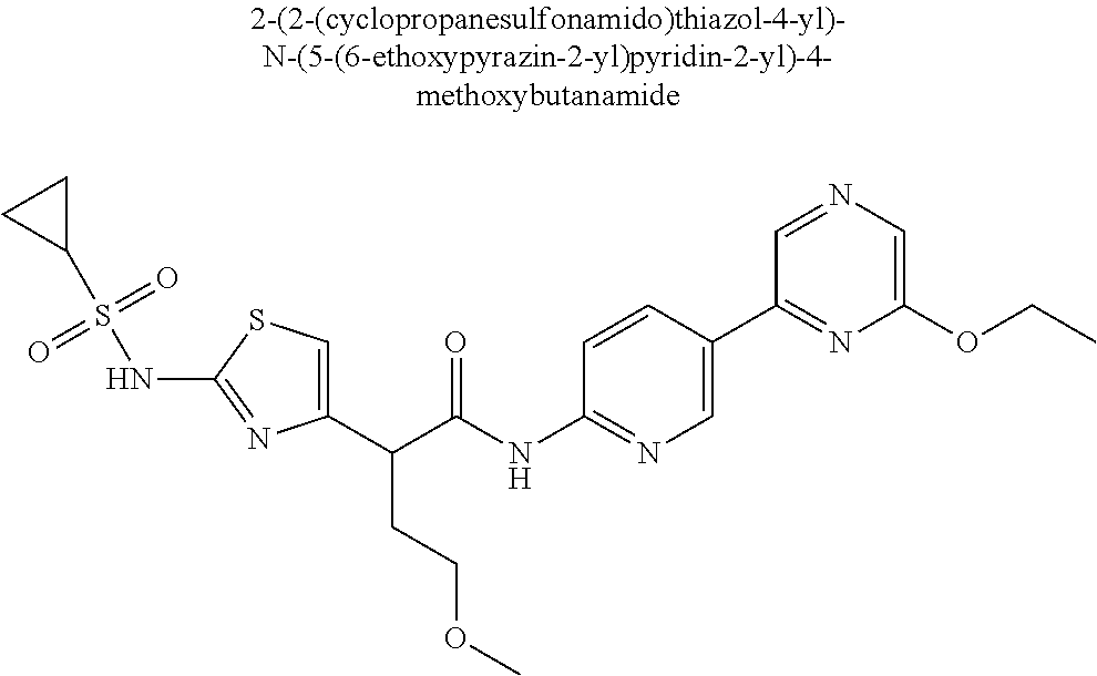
C1(C(C(NC2=NC=C(C3=NC(OCC)=CN=C3)C=C2)=O)CCOC)=CSC(NS(C2CC2)(=O)=O)=N1
